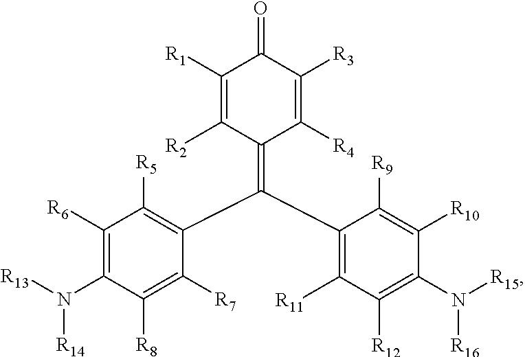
C1([R1])=C([R2])C(=C(C2=C([R11])C([R12])=C(N([R15])[R16])C([R10])=C2[R9])C2=C([R5])C([R6])=C(N([R13])[R14])C([R8])=C2[R7])C([R4])=C([R3])C1=O
